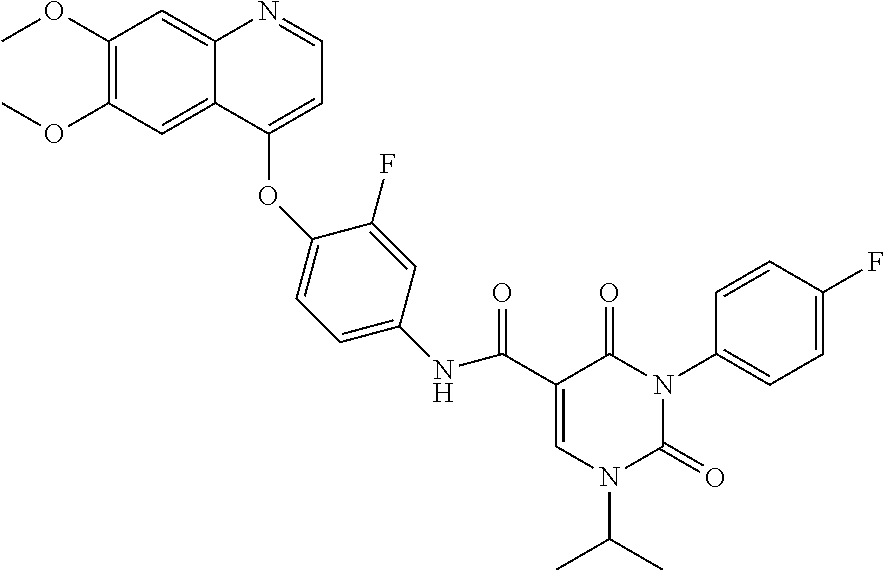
C1=C(C(NC2=CC=C(OC3=CC=NC4=CC(OC)=C(OC)C=C43)C(F)=C2)=O)C(=O)N(C2=CC=C(F)C=C2)C(=O)N1C(C)C
